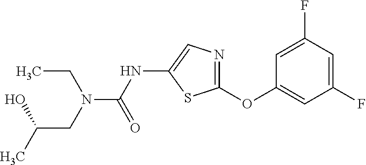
C1=C(F)C=C(F)C=C1OC1=NC=C(NC(N(CC(C)O)CC)=O)S1
